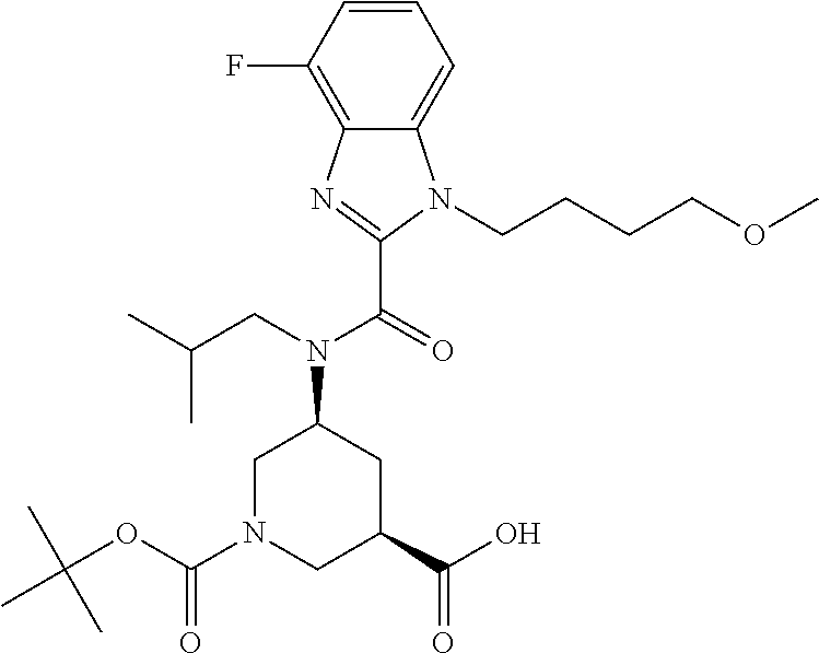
C1(F)=C2C(=CC=C1)N(CCCCOC)C(C(=O)N(CC(C)C)C1CN(C(OC(C)(C)C)=O)CC(C(O)=O)C1)=N2
